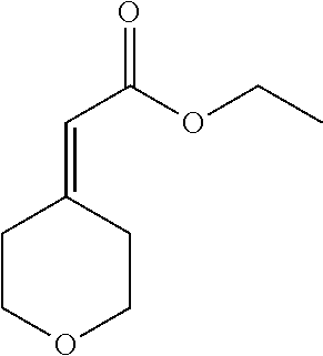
C1COCCC1=CC(=O)OCC
